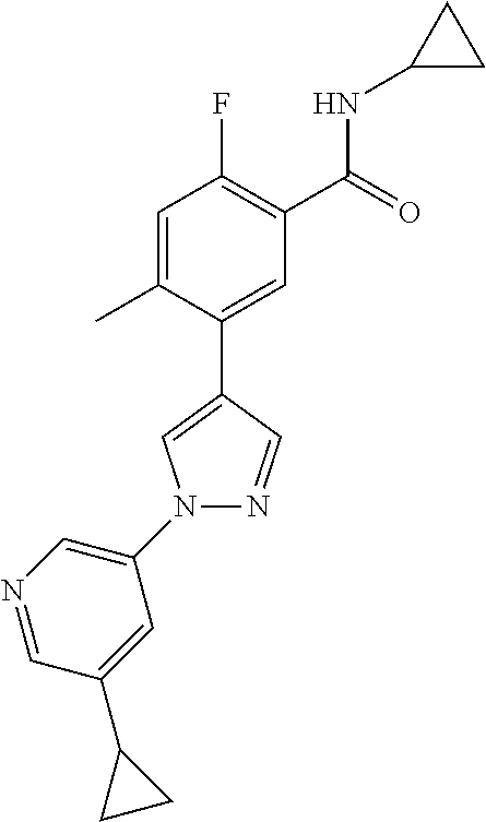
C1=C(C)C(C2=CN(C3=CN=CC(C4CC4)=C3)N=C2)=CC(C(=O)NC2CC2)=C1F
